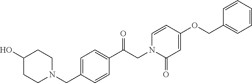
C(CN1C(=O)C=C(OCC2=CC=CC=C2)C=C1)(C1=CC=C(CN2CCC(O)CC2)C=C1)=O
